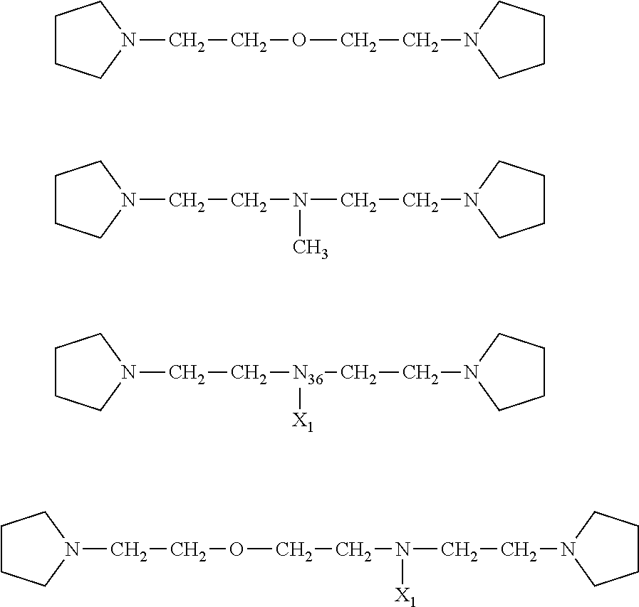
C1CCN(CCOCCN2CCCC2)C1.C1CCN(CCN(CCN2CCCC2)C)C1.C1CCN(CC[N36](CCN2CCCC2)[X1])C1.C1CCN(CCOCCN(CCN2CCCC2)[X1])C1
